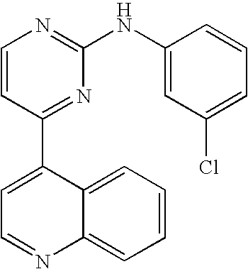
C1=CC(C2=CC=NC3=CC=CC=C23)=NC(NC2=CC(Cl)=CC=C2)=N1
